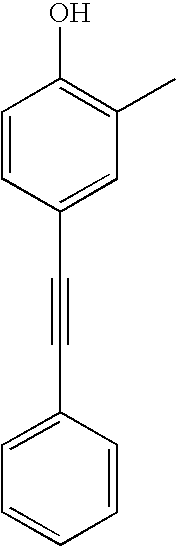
C1=CC(C#CC2=CC=CC=C2)=CC(C)=C1O
